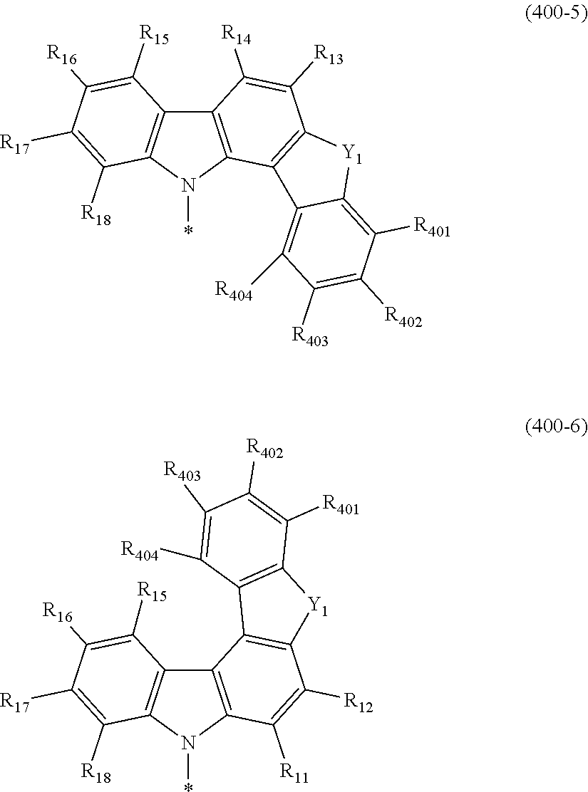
N1(*)C2=C(C3=C1C([R18])=C([R17])C([R16])=C3[R15])C([R14])=C([R13])C1=C2C2=C([R404])C([R403])=C([R402])C([R401])=C2[Y1]1.*N1C2=C(C3=C1C([R18])=C([R17])C([R16])=C3[R15])C1=C([Y1]C3=C1C([R404])=C([R403])C([R402])=C3[R401])C([R12])=C2[R11]
